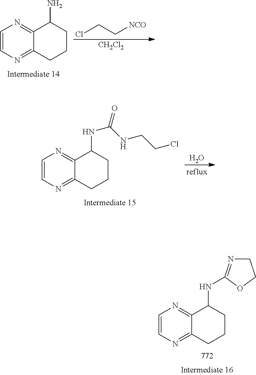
C1=CN=C2C(=N1)C(NC1=NCCO1)CCC2.C1=CN=C2C(=N1)C(N)CCC2.ClCC[NCO].[CH2Cl2].C1=CN=C2C(=N1)C(NC(NCCCl)=O)CCC2.O
